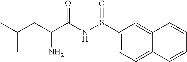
S(NC(C(CC(C)C)N)=O)(=O)C1=CC=C2C(=C1)C=CC=C2
